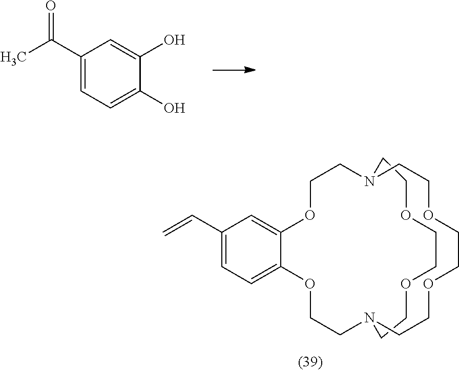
C1(C(C)=O)=CC=C(O)C(O)=C1.C1CN2CCOCCOCCN(CCOCCO1)CCOC1=CC(C=C)=CC=C1OCC2
